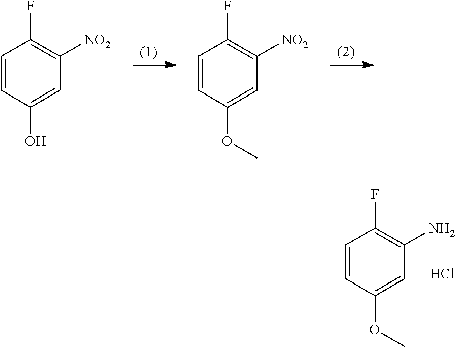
C1=CC(OC)=CC(N)=C1F.Cl.C1=CC(O)=CC([NO2])=C1F.C1=CC(OC)=CC([NO2])=C1F
